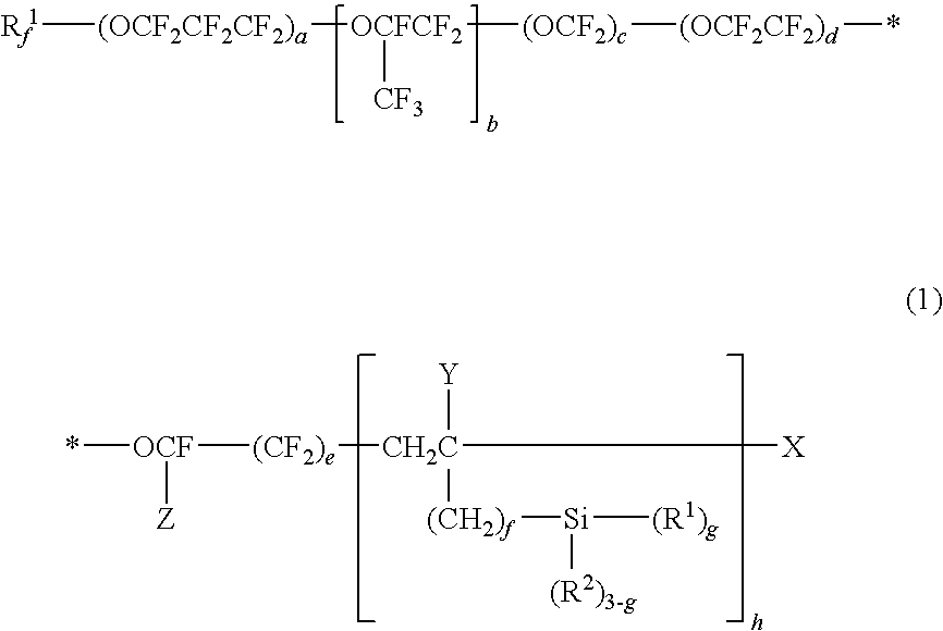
[Rf1][(OCF2CF2CF2)a][OCFCF2]([CF3])[(OCF2)c][(OCF2CF2)d]*.*[OCF]([Z])[(CF2)e][CH2C]([Y])([(CH2)f][Si]([(R1)g])[(R2)3-g])[X]
